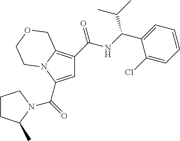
C1=C(C(=O)N2C(C)CCC2)N2C(=C1C(NC(C1=CC=CC=C1Cl)C(C)C)=O)COCC2
